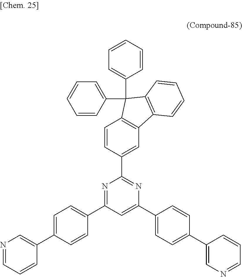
N1=CC=CC(C2=CC=C(C3=NC(C4=CC5=C(C=C4)C(C4=CC=CC=C4)(C4=CC=CC=C4)C4=C5C=CC=C4)=NC(C4=CC=C(C5=CN=CC=C5)C=C4)=C3)C=C2)=C1
